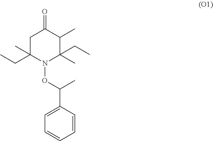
C1C(CC)(C)N(OC(C)C2=CC=CC=C2)C(C)(CC)C(C)C1=O
